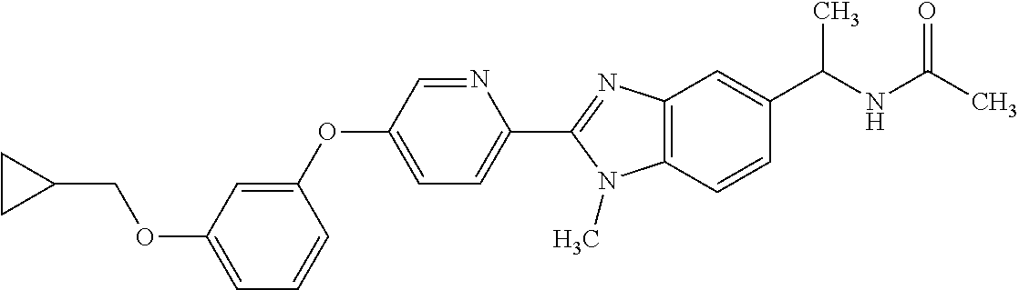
C1=C(OCC2CC2)C=C(OC2=CC=C(C3=NC4=C(N3C)C=CC(C(NC(C)=O)C)=C4)N=C2)C=C1
